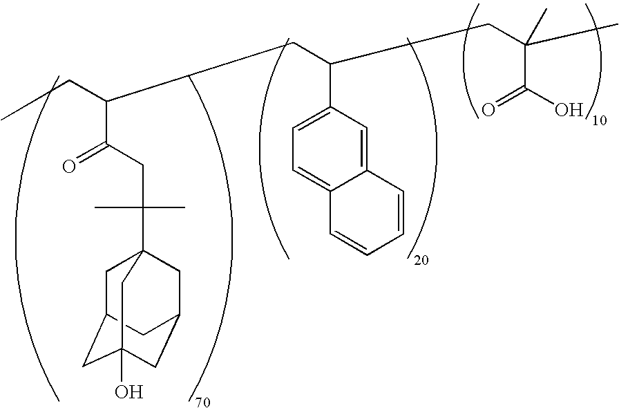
CCC(CC(CC(C)(C(O)=O)C)C1=CC=C2C(=C1)C=CC=C2)C(CC(C)(C12CC3CC(O)(CC(C1)C3)C2)C)=O
